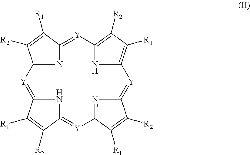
C12=NC(=[Y]C3=C([R2])C([R1])=C(N3)[Y]=C3N=C([Y]=C4NC(=[Y]1)C([R1])=C4[R2])C([R1])=C3[R2])C([R1])=C2[R2]
